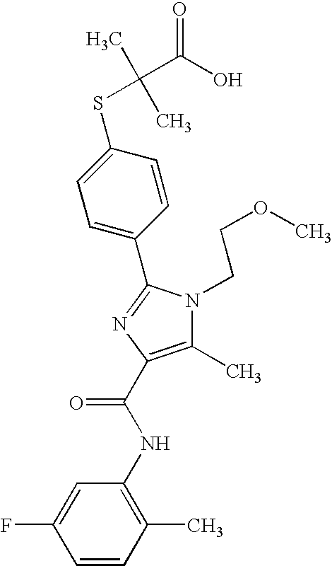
C1(C2=NC(C(NC3=C(C)C=CC(F)=C3)=O)=C(C)N2CCOC)=CC=C(SC(C)(C)C(O)=O)C=C1
